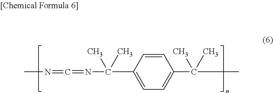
C1=CC(C(N=C=NC)(C)C)=CC=C1C(C)(C)C
